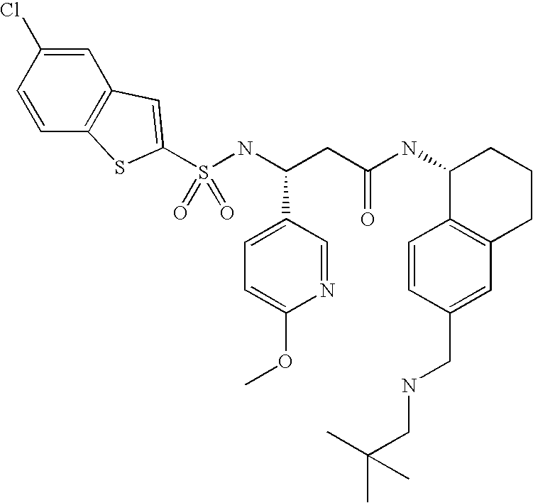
S(NC(CC(NC1C2=C(CCC1)C=C(CNCC(C)(C)C)C=C2)=O)C1=CC=C(OC)N=C1)(=O)(=O)C1=CC2=C(C=CC(Cl)=C2)S1
